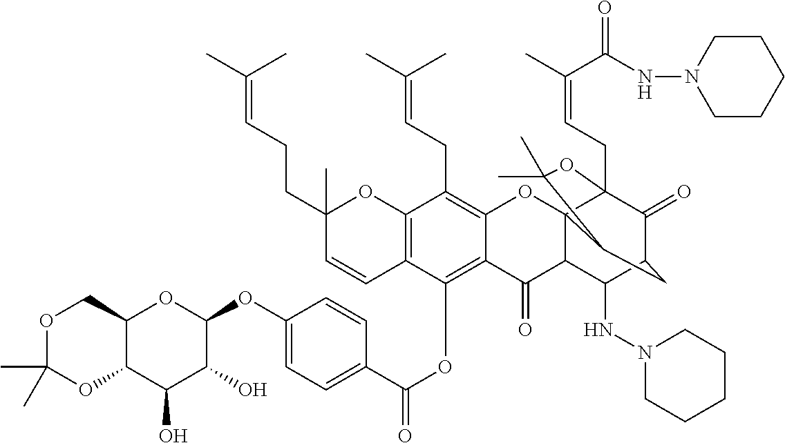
C12=C(OC(C3=CC=C(OC4C(O)C(O)C5C(O4)COC(C)(C)O5)C=C3)=O)C3=C(C(CC=C(C)C)=C1OC14C(C2=O)C(NN2CCCCC2)C2C(=O)C1(CC=C(C)C(=O)NN1CCCCC1)OC(C)(C)C4C2)OC(C)(CCC=C(C)C)C=C3
